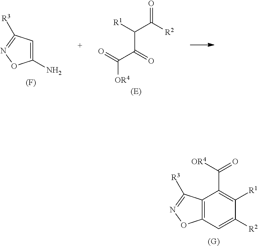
C1(N)=CC([R3])=NO1.[(F)].O=C(C(=O)C(C(=O)[R2])[R1])[OR4].C12=C(C([R3])=NO1)C(C([OR4])=O)=C([R1])C([R2])=C2.[(G)]
